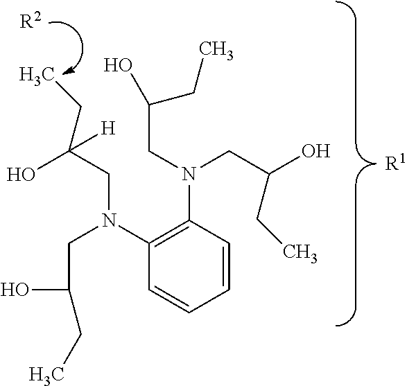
[R1].OC(CN(C1=C(N(CC(CC)O)CC(CC)O)C=CC=C1)CC(CC)O)(CC)[H].[R2]
